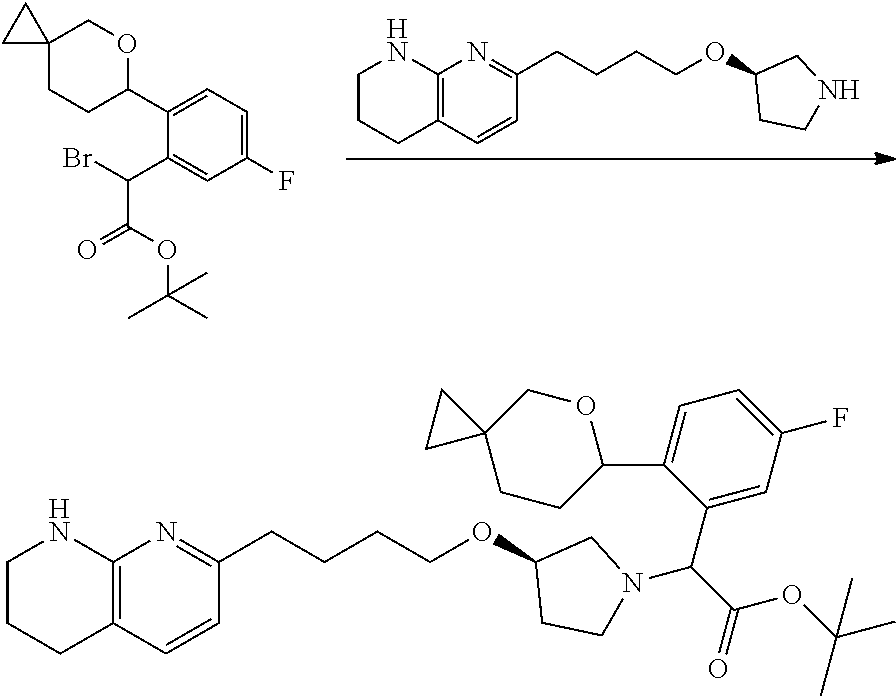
C12=C(C=CC(CCCCOC3CCNC3)=N1)CCCN2.C1(C(C(=O)OC(C)(C)C)Br)=CC(F)=CC=C1C1OCC2(CC1)CC2.C12=C(C=CC(CCCCOC3CCN(C(C(=O)OC(C)(C)C)C4=CC(F)=CC=C4C4CCC5(CO4)CC5)C3)=N1)CCCN2
